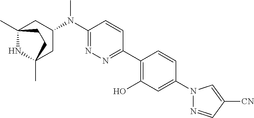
C12(C)NC(C)(CC(N(C3=NN=C(C4=C(O)C=C(N5N=CC([CN])=C5)C=C4)C=C3)C)C1)CC2
